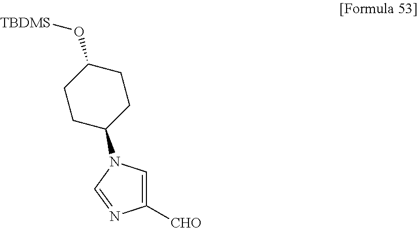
C1([CHO])=CN(C2CCC(O[TBDMS])CC2)C=N1
